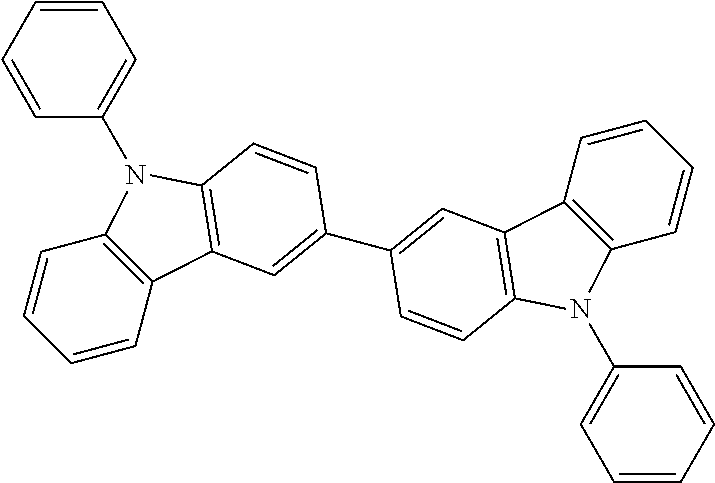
C1=CC=CC(N2C3=C(C=CC=C3)C3=C2C=CC(C2=CC4=C(N(C5=CC=CC=C5)C5=C4C=CC=C5)C=C2)=C3)=C1
